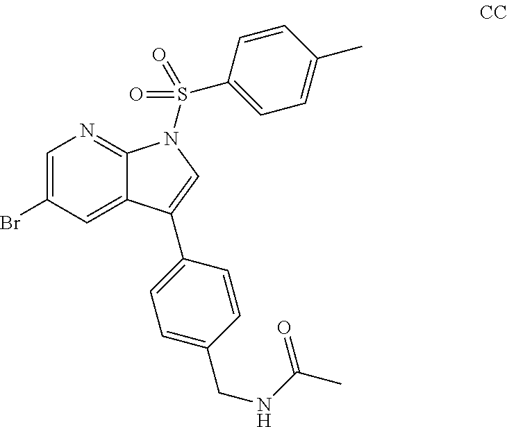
BrC1=CN=C2C(=C1)C(C1=CC=C(CNC(C)=O)C=C1)=CN2S(=O)(C1=CC=C(C)C=C1)=O
